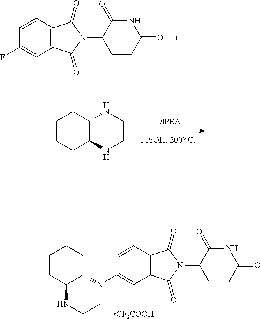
C1(F)=CC2=C(C(=O)N(C3CCC(=O)NC3=O)C2=O)C=C1.C1CCC2C(C1)NCCN2.C1(N2C3CCCCC3NCC2)=CC2=C(C(=O)N(C3CCC(=O)NC3=O)C2=O)C=C1.[CF3COOH]
